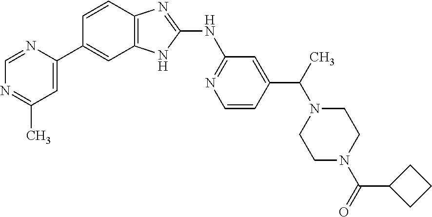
C1=C(C2=CC3=C(C=C2)N=C(NC2=NC=CC(C(C)N4CCN(C(=O)C5CCC5)CC4)=C2)N3)N=CN=C1C
